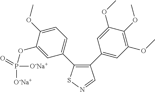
C1(OP([O-Na+])([O-Na+])=O)=CC(C2=C(C3=CC(OC)=C(OC)C(OC)=C3)C=NS2)=CC=C1OC
